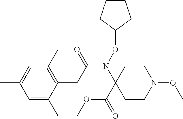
C1=C(C)C=C(C)C(CC(N(OC2CCCC2)C2(C(=O)OC)CCN(OC)CC2)=O)=C1C
